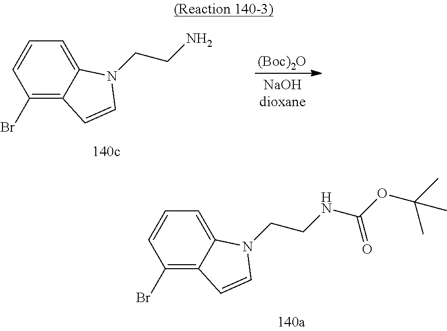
C1(Br)=C2C(=CC=C1)N(CCNC(OC(C)(C)C)=O)C=C2.C1(Br)=C2C(=CC=C1)N(CCN)C=C2.[(Boc)2O]
